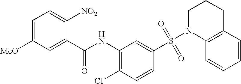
C1=C([MeO])C=C(C(NC2=C(Cl)C=CC(S(N3C4=C(CCC3)C=CC=C4)(=O)=O)=C2)=O)C([NO2])=C1
